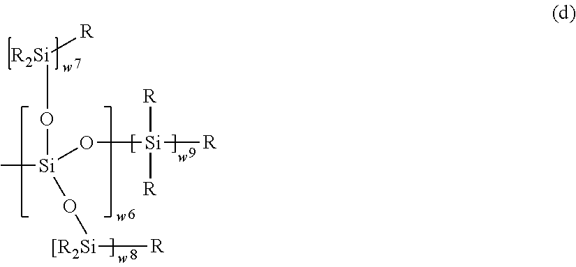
C[Si](O[R2Si][R])(O[Si]([R])([R])[R])O[[R2Si][R]
